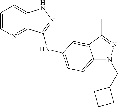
C1=CN=C2C(=C1)NN=C2NC1=CC=C2N(CC3CCC3)N=C(C)C2=C1
